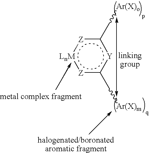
[Z]1c(C[Ar(X)m])[Y]c(C[Ar(X)o])[Z]:[LnM]:1
